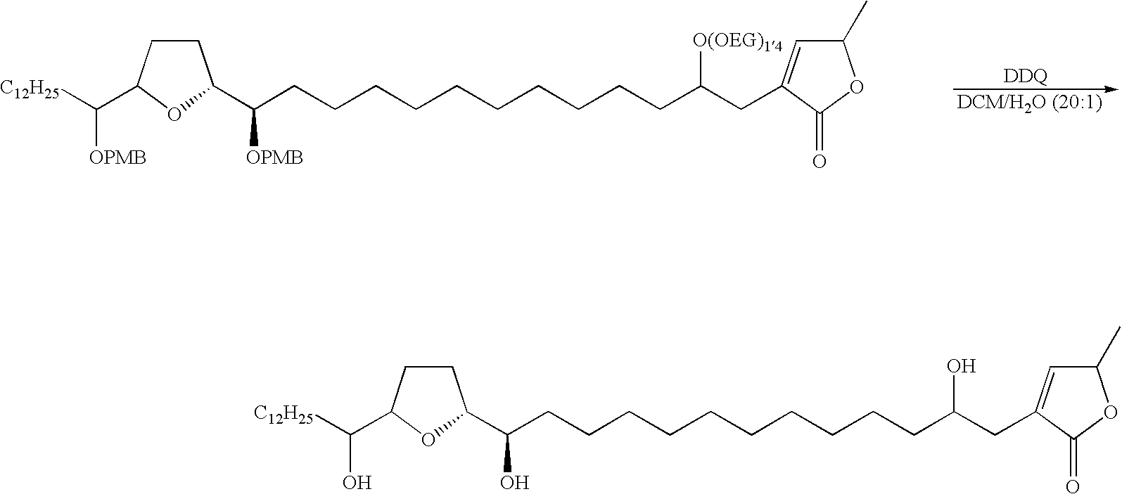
[C12H25]C([OPMB])C1CCC(C([OPMB])CCCCCCCCCCC(CC2=CC(C)OC2=O)[O(OEG)14])O1.[C12H25]C(O)C1CCC(C(O)CCCCCCCCCCC(CC2=CC(C)OC2=O)O)O1
